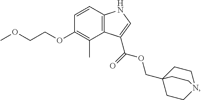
C12=C(C=CC(OCCOC)=C1C)NC=C2C(OCC12CCN(CC1)CC2)=O
